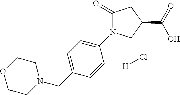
[H]Cl.N1(CC2=CC=C(N3C(=O)CC(C(=O)O)C3)C=C2)CCOCC1
